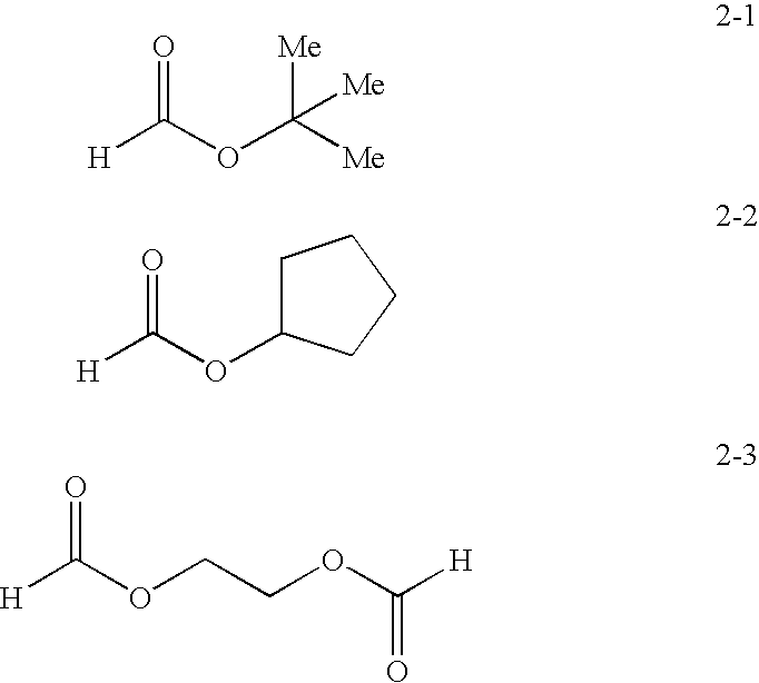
[H]C(OC([Me])([Me])[Me])=O.[H]C(OC1CCCC1)=O.[H]C(OCCOC([H])=O)=O
